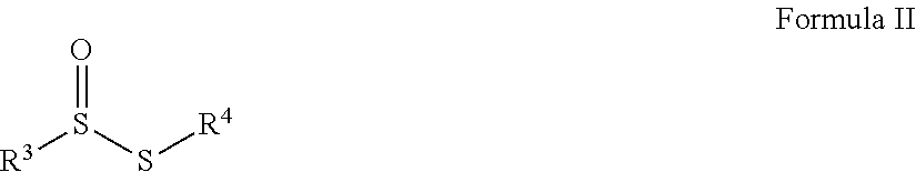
O=S(S[R4])[R3]
